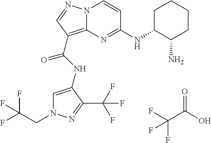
FC(C(O)=O)(F)F.N12C(=C(C(NC3=CN(CC(F)(F)F)N=C3C(F)(F)F)=O)C=N1)N=C(NC1CCCCC1N)C=C2
